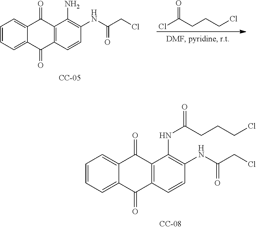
C1=CC=C2C(=C1)C(=O)C1=C(C2=O)C=CC(NC(=O)CCl)=C1NC(=O)CCCCl.O=C(CCCCl)Cl.C1=CC=C2C(=C1)C(=O)C1=C(C2=O)C=CC(NC(=O)CCl)=C1N
